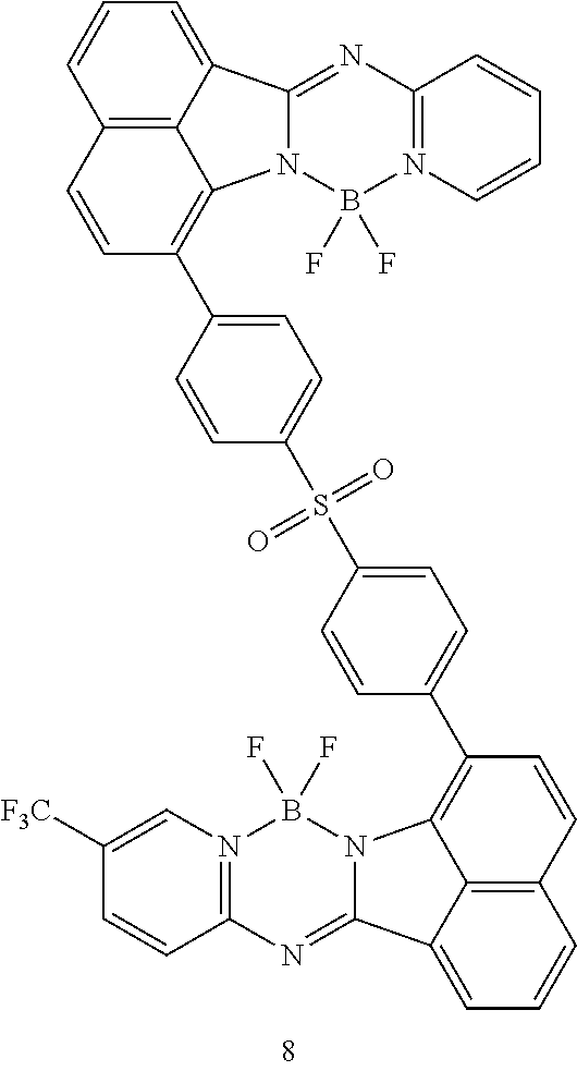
C12=C3C(=CC=C1)C1=NC4=N(B(F)(F)N1C3=C(C1=CC=C(S(C3=CC=C(C5=C6N7C(=NC8=N(C=C([F3C])C=C8)B7(F)F)C7=CC=CC(=C76)C=C5)C=C3)(=O)=O)C=C1)C=C2)C=CC=C4
